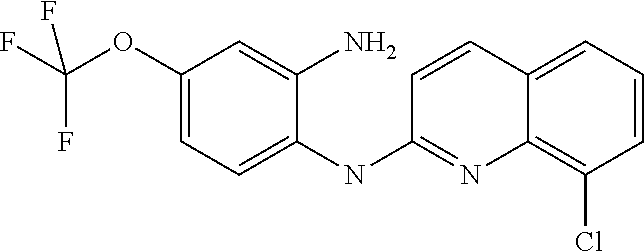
C1(OC(F)(F)F)=CC=C(NC2=NC3=C(Cl)C=CC=C3C=C2)C(N)=C1
